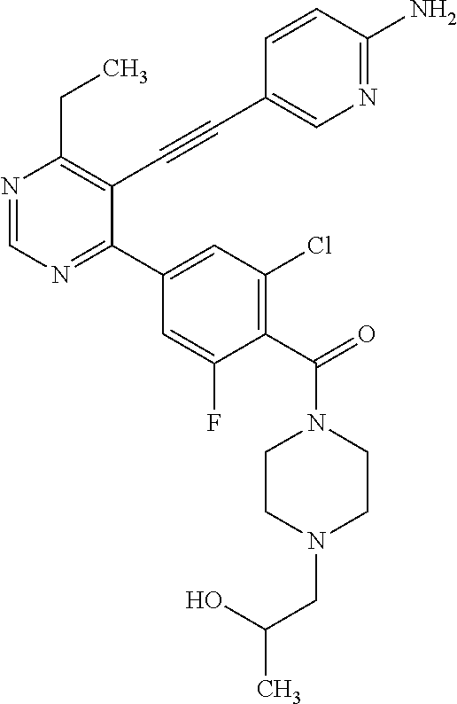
N1=CN=C(C2=CC(Cl)=C(C(=O)N3CCN(CC(O)C)CC3)C(F)=C2)C(C#CC2=CN=C(N)C=C2)=C1CC
